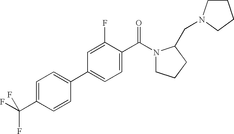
C1(C(F)(F)F)=CC=C(C2=CC=C(C(=O)N3CCCC3CN3CCCC3)C(F)=C2)C=C1
